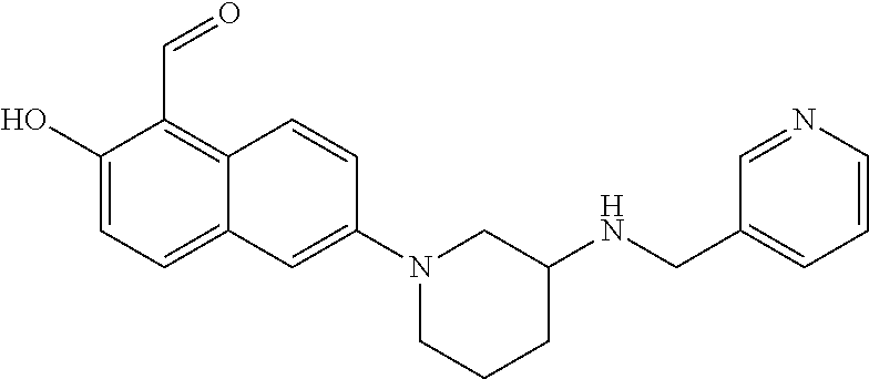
C1(O)=CC=C2C(=C1C=O)C=CC(N1CCCC(NCC3=CC=CN=C3)C1)=C2
